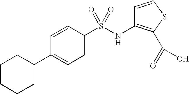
C1=CC(S(NC2=C(C(=O)O)SC=C2)(=O)=O)=CC=C1C1CCCCC1
